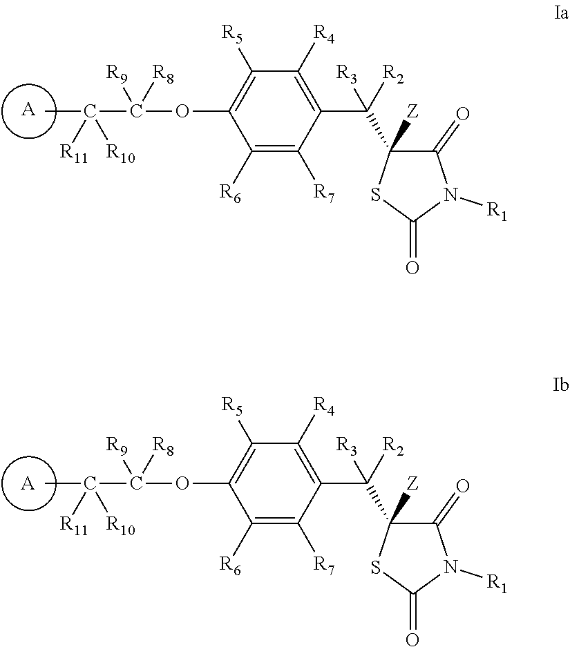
[A].c(C)(C(OC1=C([R5])C([R4])=C(C([R2])([R3])C2([Z])C(=O)N([R1])C(=O)S2)C([R7])=C1[R6])([R9])[R8])([R11])[R10].c(C)(C(OC1=C([R5])C([R4])=C(C([R2])([R3])C2([Z])C(=O)N([R1])C(=O)S2)C([R7])=C1[R6])([R9])[R8])([R11])[R10].[A]
